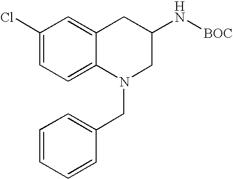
C1(Cl)=CC=C2C(=C1)CC(N[BOC])CN2CC1=CC=CC=C1
